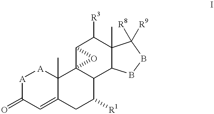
[A]1C(=O)C=C2C(C)([A]1)C13C(C([R1])C2)C2C(C)(C([R3])C1O3)C([R9])([R8])BB2
